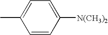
C1=C(C)C=CC([N(CH3)2])=C1
